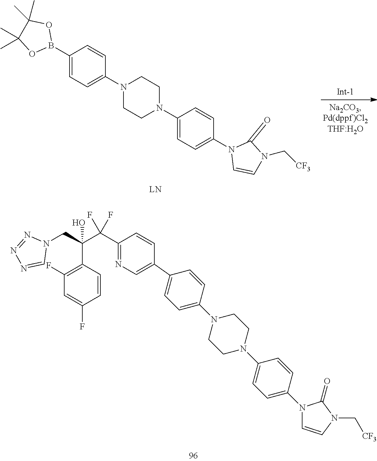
[LN].B1(C2=CC=C(N3CCN(C4=CC=C(N5C=CN(C[CF3])C5=O)C=C4)CC3)C=C2)OC(C)(C)C(C)(C)O1.C1(N2CCN(C3=CC=C(N4C(=O)N(C[CF3])C=C4)C=C3)CC2)=CC=C(C2=CN=C(C(C(C3=C(F)C=C(F)C=C3)(CN3N=NN=C3)O)(F)F)C=C2)C=C1
